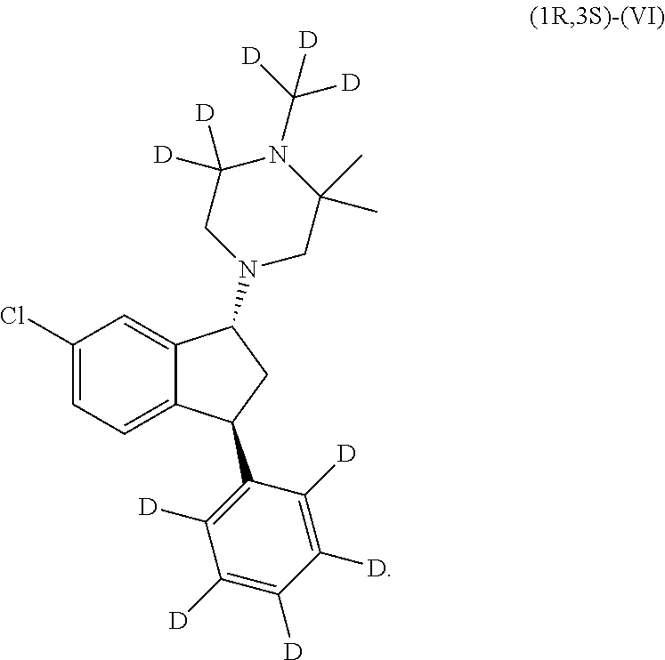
C12=CC(Cl)=CC=C1C(C1=C([D])C([D])=C([D])C([D])=C1[D])CC2N1CC(C)(C)N(C([D])([D])[D])C([D])([D])C1
